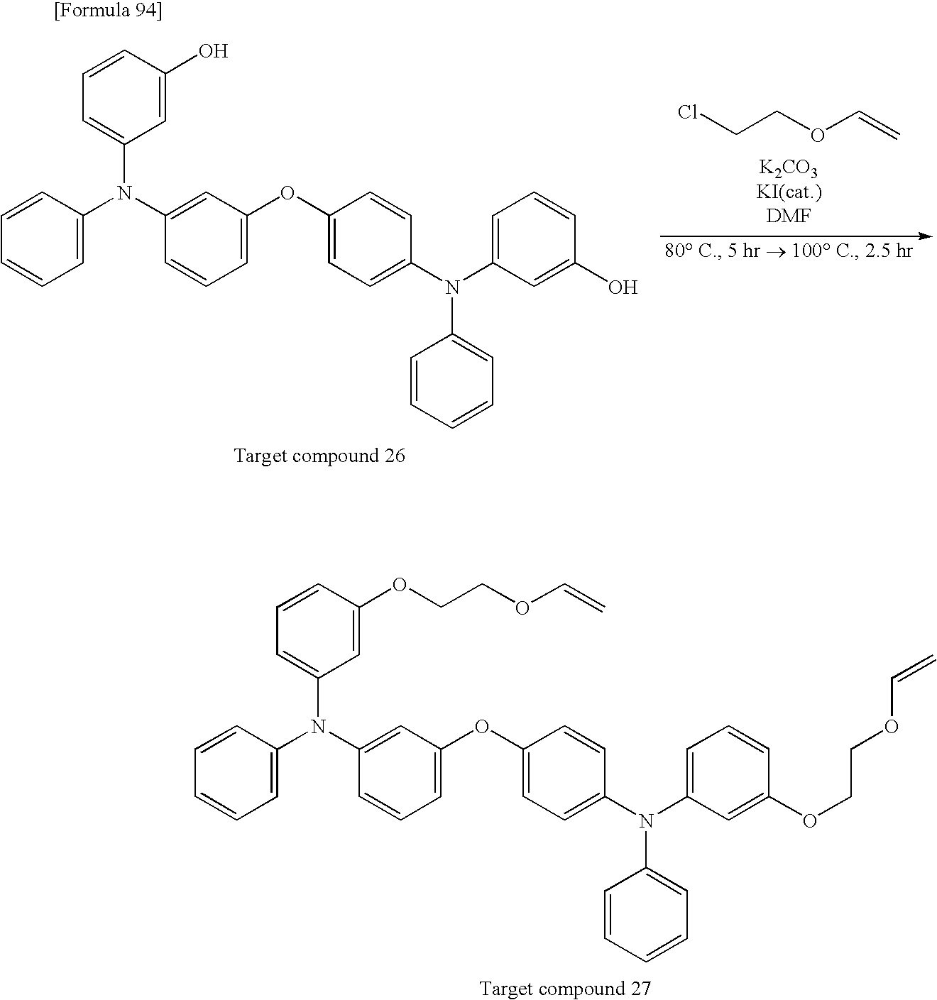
C1=CC=CC=C1N(C1=CC(OC2=CC=C(N(C3=CC=CC(OCCOC=C)=C3)C3=CC=CC=C3)C=C2)=CC=C1)C1=CC=CC(OCCOC=C)=C1.C1=CC=CC=C1N(C1=CC(OC2=CC=C(N(C3=CC=CC(O)=C3)C3=CC=CC=C3)C=C2)=CC=C1)C1=CC=CC(O)=C1.ClCCOC=C
